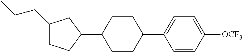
C1(CCC)CCC(C2CCC(C3=CC=C([OCF3])C=C3)CC2)C1
